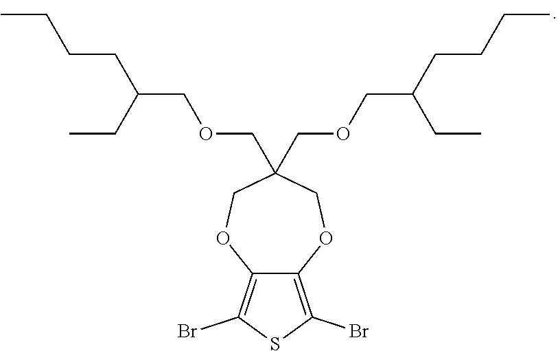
C12=C(Br)SC(Br)=C1OCC(COCC(CCCC)CC)(COCC(CCCC)CC)CO2
